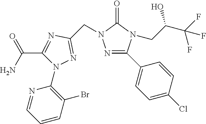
N1=CC=CC(Br)=C1N1C(C(N)=O)=NC(CN2N=C(C3=CC=C(Cl)C=C3)N(CC(C(F)(F)F)O)C2=O)=N1
